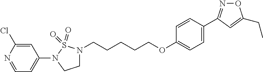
C1(N2CCN(CCCCCOC3=CC=C(C4=NOC(CC)=C4)C=C3)S2(=O)=O)=CC=NC(Cl)=C1
